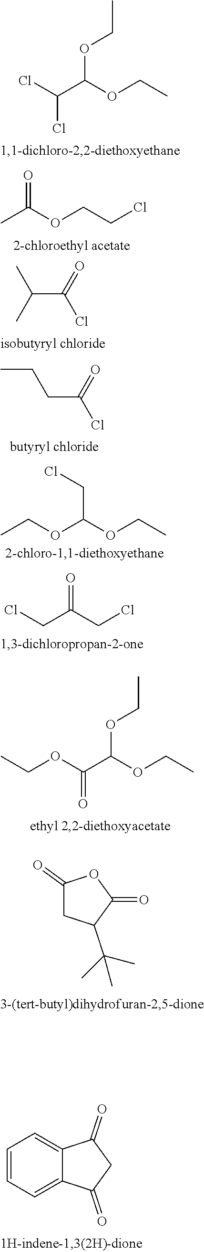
ClC(C(OCC)OCC)Cl.CC(OCCCl)=O.C(C(=O)Cl)(C)C.CCCC(Cl)=O.CCOC(OCC)CCl.ClCC(CCl)=O.CCOC(C(OCC)OCC)=O.C1(=O)CC(C(C)(C)C)C(=O)O1.C1=CC=C2C(=C1)C(=O)CC2=O
